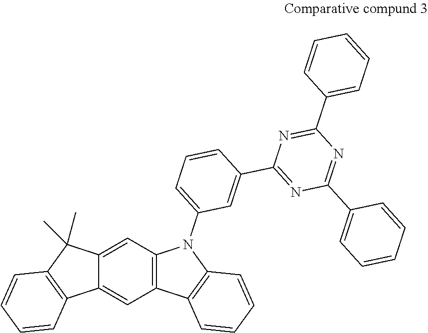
C12=CC3=C(C=C1C1=C(C2(C)C)C=CC=C1)C1=C(N3C2=CC=CC(C3=NC(C4=CC=CC=C4)=NC(C4=CC=CC=C4)=N3)=C2)C=CC=C1
